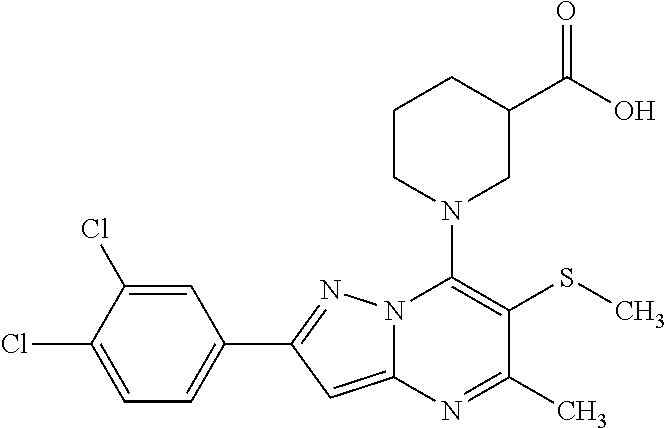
C1=C(Cl)C(Cl)=CC=C1C1=NN2C(=C1)N=C(C)C(SC)=C2N1CC(C(O)=O)CCC1
